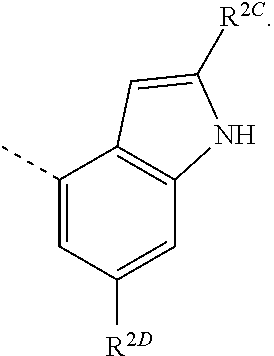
C1(C)=CC([R2D])=CC2=C1C=C([R2C])N2
